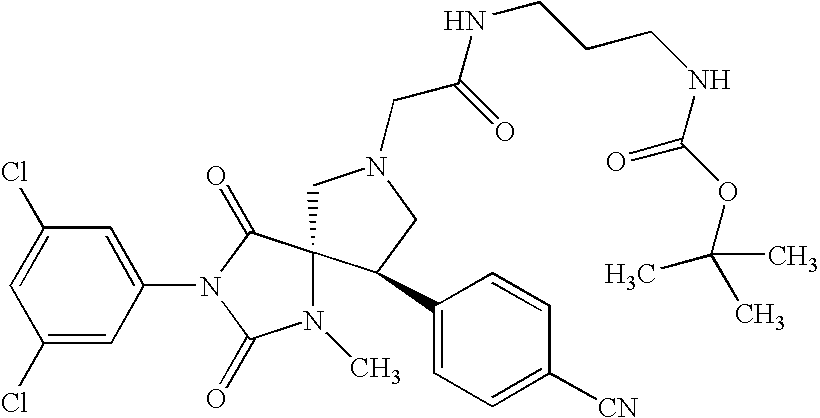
C1(Cl)=CC(N2C(=O)N(C)C3(C2=O)CN(CC(NCCCNC(OC(C)(C)C)=O)=O)CC3C2=CC=C([CN])C=C2)=CC(Cl)=C1
